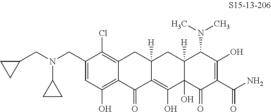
C1(CN(CC2CC2)C2CC2)=CC(O)=C2C(=C1Cl)CC1([H])C(=C(O)C3(O)C([H])(C1)C(N(C)C)C(O)=C(C(N)=O)C3=O)C2=O
